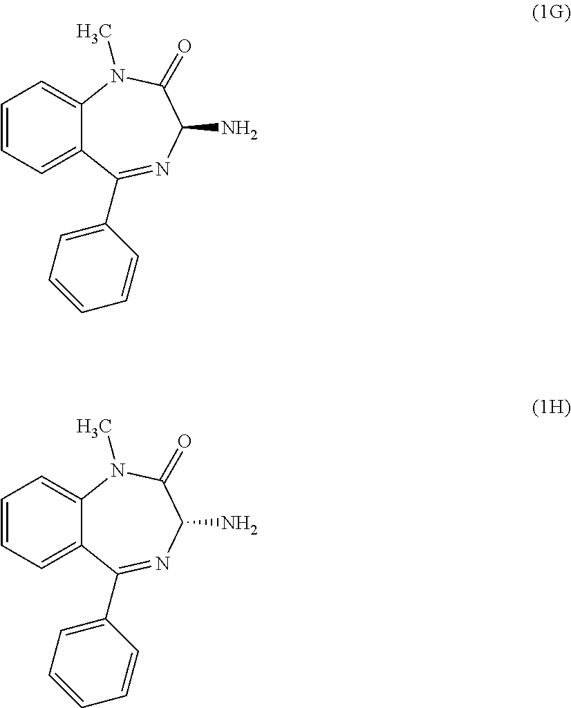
C1=CC=C2C(=C1)N(C)C(=O)C(N)N=C2C1=CC=CC=C1.C1=CC=C2C(=C1)N(C)C(=O)C(N)N=C2C1=CC=CC=C1
